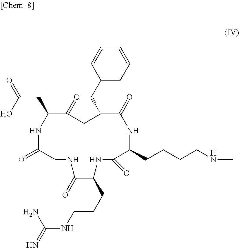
C1(=O)C(CC(=O)O)NC(=O)CNC(=O)C(CCCNC(=N)N)NC(=O)C(CCCCNC)NC(=O)C(CC2=CC=CC=C2)C1
